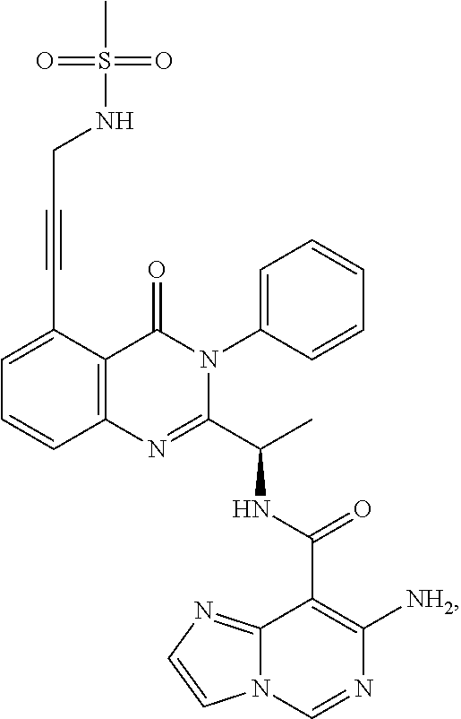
C(C1=CC=CC2=C1C(=O)N(C1=CC=CC=C1)C(C(C)NC(C1=C([NH2])N=CN3C1=NC=C3)=O)=N2)#CCNS(=O)(=O)C
